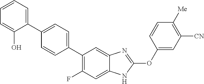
C1(C2=C(F)C=C3C(=C2)N=C(OC2=CC([CN])=C([Me])C=C2)N3)=CC=C(C2=CC=CC=C2O)C=C1
